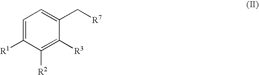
C1=C([R1])C([R2])=C([R3])C(C[R7])=C1
